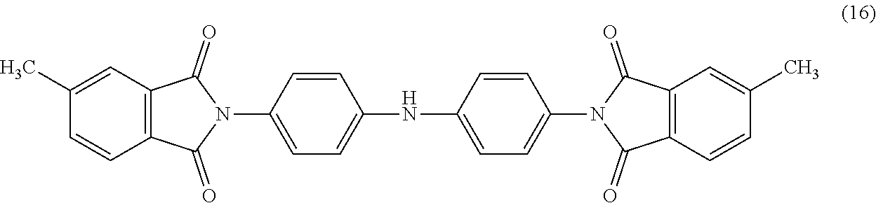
C1=CC2=C(C=C1C)C(=O)N(C1=CC=C(NC3=CC=C(N4C(=O)C5=C(C=CC(C)=C5)C4=O)C=C3)C=C1)C2=O
